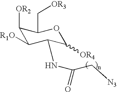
C1([OR2])C([R1O])C(NC(=O)C[N3])C([OR4])OC1C[OR3]
